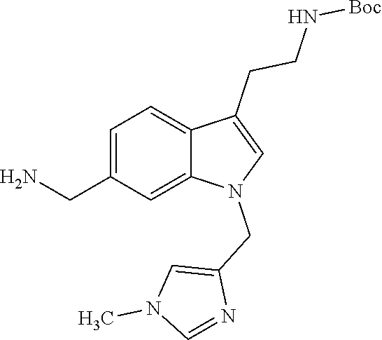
C1=C(CN)C=C2C(=C1)C(CCN[Boc])=CN2CC1=CN(C)C=N1
